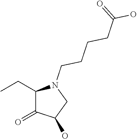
C1(CC)C(=O)C(O)CN1CCCCC(=O)O
